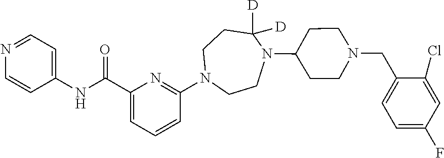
C1(C(NC2=CC=NC=C2)=O)=CC=CC(N2CCN(C3CCN(CC4=CC=C(F)C=C4Cl)CC3)C([D])([D])CC2)=N1
